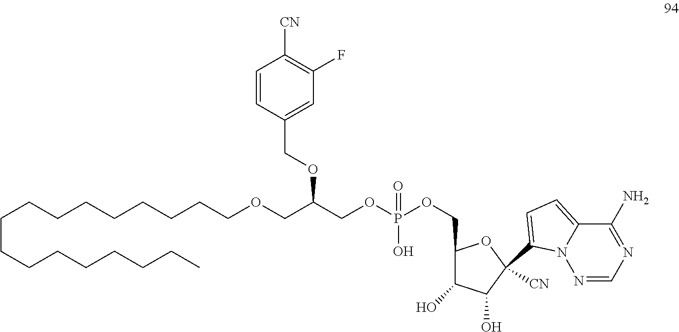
C1=C(C2([CN])C(O)C(O)C(COP(OCC(OCC3=CC(F)=C([CN])C=C3)COCCCCCCCCCCCCCCCCC)(O)=O)O2)N2C(=C1)C(N)=NC=N2
